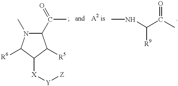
C1(C(=O)C)N(C)C([R6])C([X][Y][Z])C1[R5].CNC(C(C)=O)[R9]
